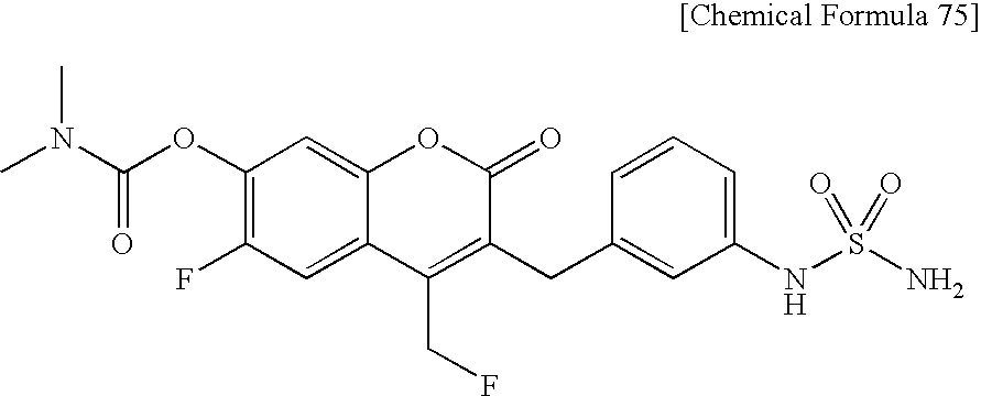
C1(OC(N(C)C)=O)=C(F)C=C2C(=C1)OC(=O)C(CC1=CC(NS(N)(=O)=O)=CC=C1)=C2CF
